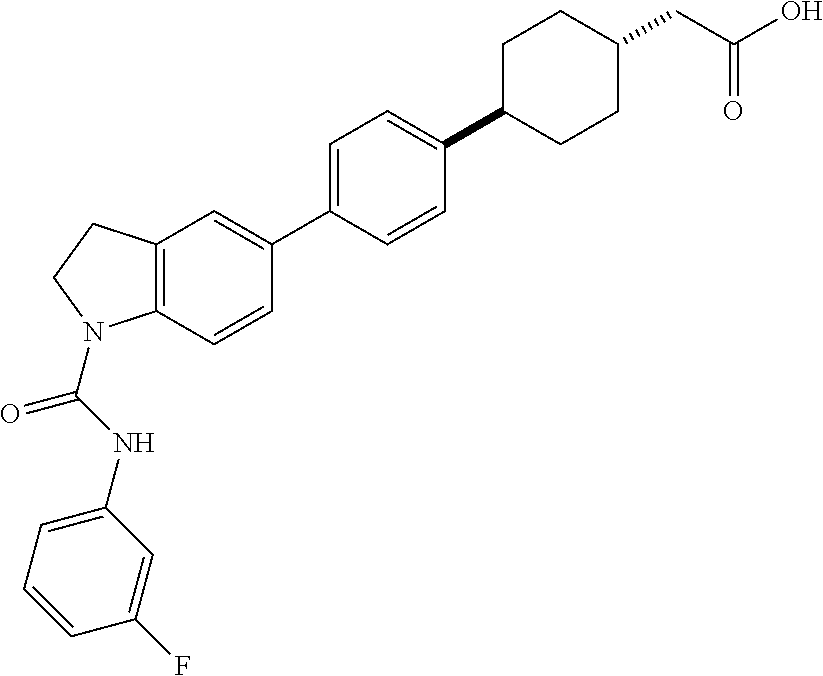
C1=CC(C2=CC=C(C3CCC(CC(=O)O)CC3)C=C2)=CC2=C1N(C(NC1=CC=CC(F)=C1)=O)CC2
